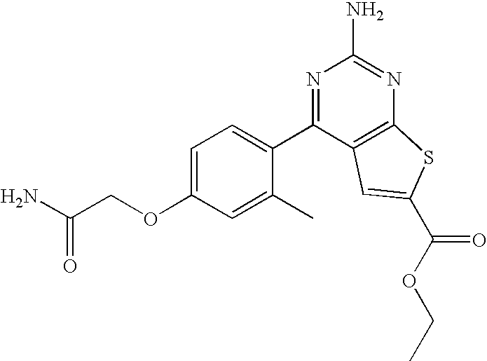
C1=C(OCC(N)=O)C=C(C)C(C2=NC(N)=NC3=C2C=C(C(OCC)=O)S3)=C1
